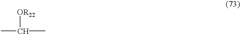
[OR22]C(C)C
